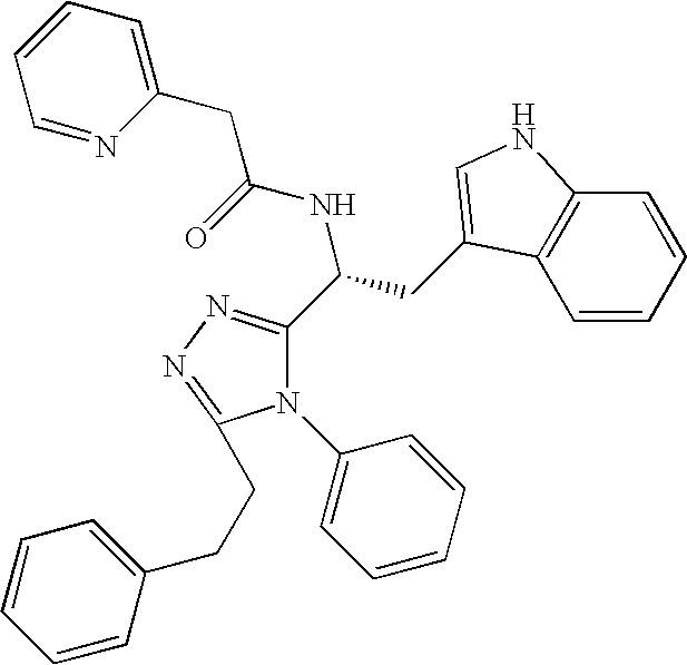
N1(C2=CC=CC=C2)C(C(CC2=CNC3=C2C=CC=C3)NC(=O)CC2=CC=CC=N2)=NN=C1CCC1=CC=CC=C1
